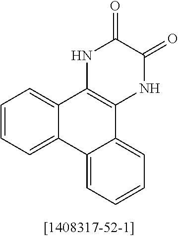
C1=CC=C2C(=C1)C1=C(C3=CC=CC=C23)NC(=O)C(=O)N1
